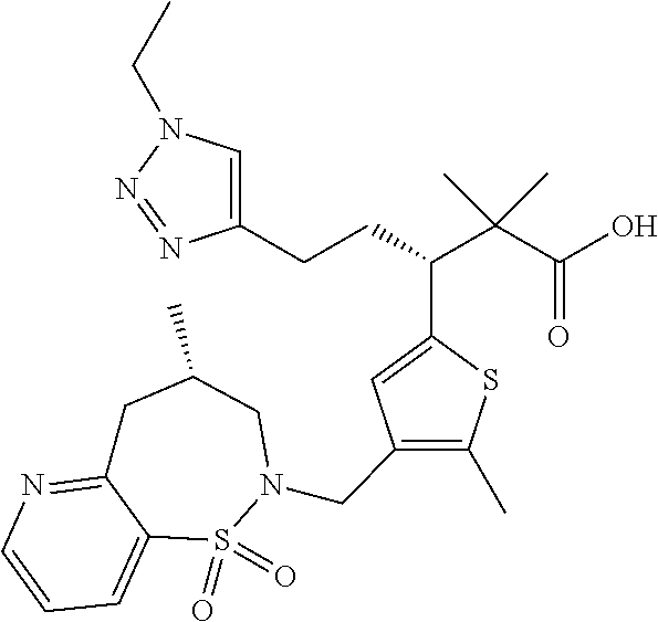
C1(CCC(C(C(O)=O)(C)C)C2=CC(CN3S(=O)(=O)C4=CC=CN=C4CC(C)C3)=C(C)S2)=CN(CC)N=N1
